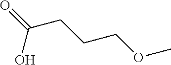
C(C(O)=O)CCOC
